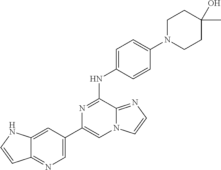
C1(C2=CN=C3C(=C2)NC=C3)=CN2C(=NC=C2)C(NC2=CC=C(N3CCC(C)(O)CC3)C=C2)=N1
